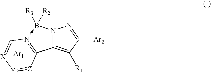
N12C(=C([R1])C([Ar2])=N1)C1=N(->B2([R3])[R2])C=[X][Y]=[Z]1.[Ar1]
